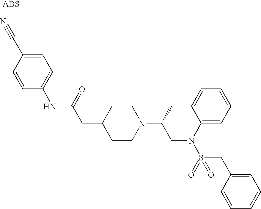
N(C1=CC=C(C#N)C=C1)C(CC1CCN(C(C)CN(S(=O)(=O)CC2=CC=CC=C2)C2=CC=CC=C2)CC1)=O
